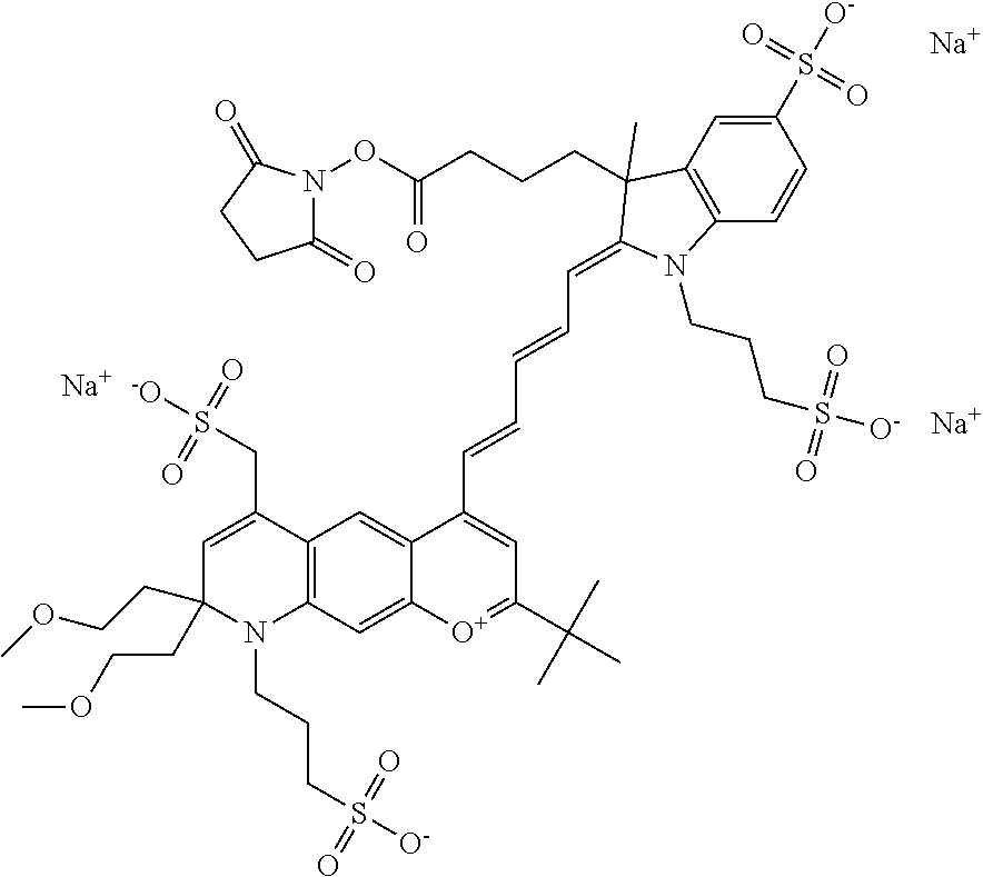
[Na].[Na].[Na].C1=C(CS([-O])(=O)=O)C2=C(N(CCCS([O-])(=O)=O)C1(CCOC)CCOC)C=C1C(=C2)C(C=CC=CC=C2C(CCCC(ON3C(=O)CCC3=O)=O)(C)C3=C(C=CC(S([O-])(=O)=O)=C3)N2CCCS([O-])(=O)=O)=CC(C(C)(C)C)=[O+]1
